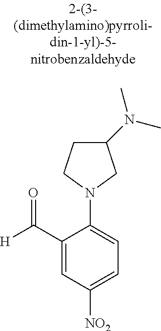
C1(N(C)C)CCN(C2=CC=C([NO2])C=C2C([H])=O)C1
